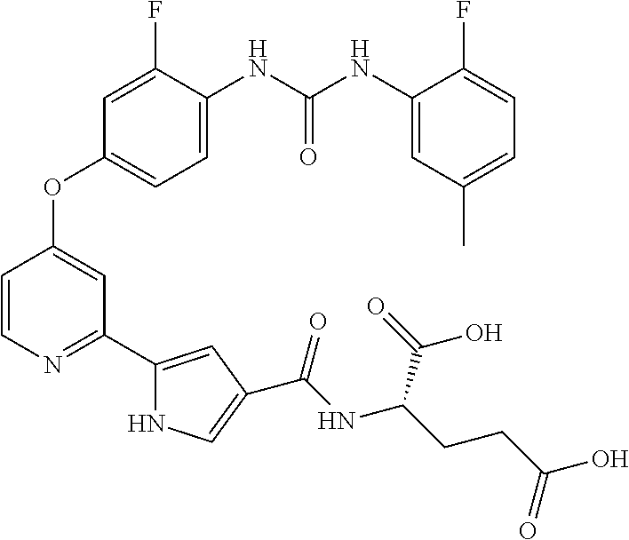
O(C1=CC(C2=CC(C(NC(CCC(O)=O)C(=O)O)=O)=CN2)=NC=C1)C1=CC=C([HN]C([HN]C2=CC(C)=CC=C2F)=O)C(F)=C1
